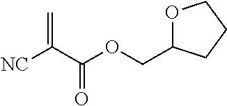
[NC]C(C(OCC1OCCC1)=O)=C
